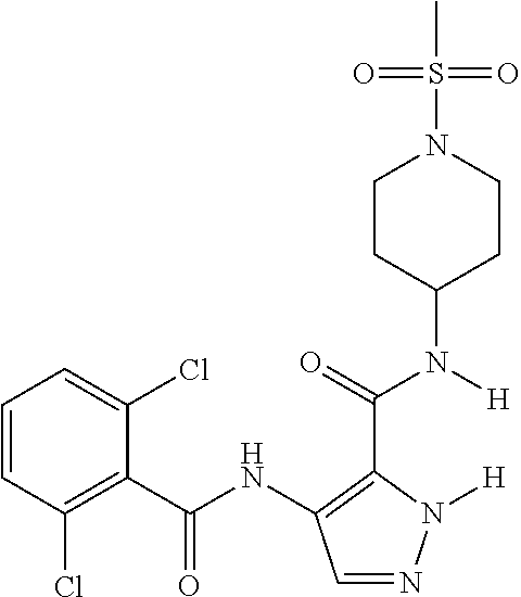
C1=CC(Cl)=C(C(NC2=C(C(=O)N([H])C3CCN(S(=O)(=O)C)CC3)N([H])N=C2)=O)C(Cl)=C1
